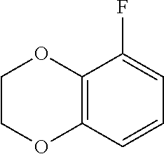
C12=C(C=CC=C1F)OCCO2
